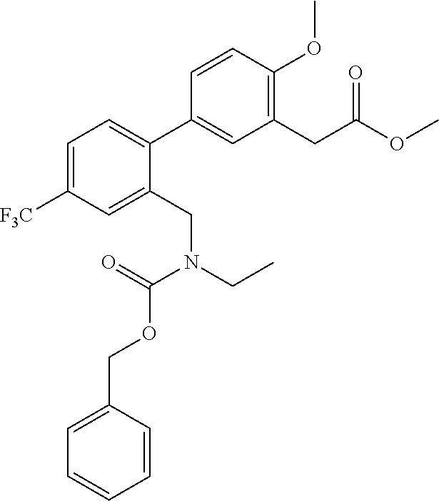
C1=C([F3C])C=C(CN(CC)C(=O)OCC2=CC=CC=C2)C(C2=CC(CC(=O)OC)=C(OC)C=C2)=C1
